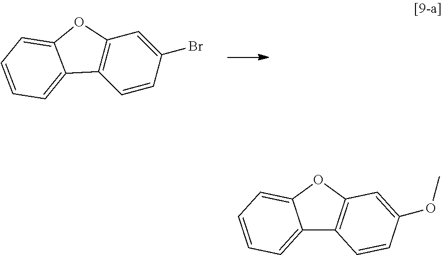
C1=CC(Br)=CC2=C1C1=CC=CC=C1O2.C12=CC=CC=C1OC1=C2C=CC(OC)=C1
